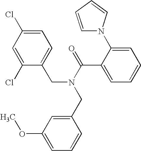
C1(Cl)=CC(Cl)=CC=C1CN(C(C1=CC=CC=C1N1C=CC=C1)=O)CC1=CC(OC)=CC=C1
